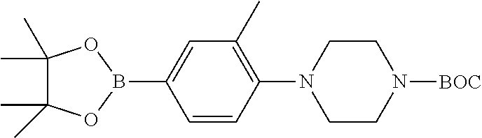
C1=CC(N2CCN([BOC])CC2)=C(C)C=C1B1OC(C)(C)C(C)(C)O1
